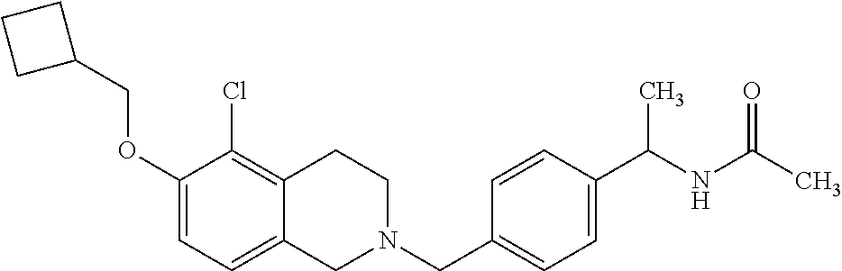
C1(OCC2CCC2)=CC=C2C(=C1Cl)CCN(CC1=CC=C(C(NC(C)=O)C)C=C1)C2
